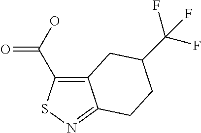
C12=C(C(O)=O)SN=C1CCC(C(F)(F)F)C2
